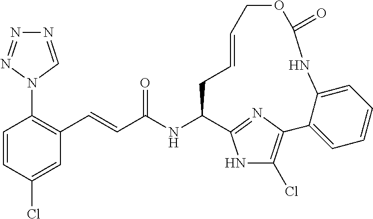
C(C(NC1C2=NC(=C(Cl)N2)C2=CC=CC=C2NC(=O)OCC=CC1)=O)=CC1=C(N2C=NN=N2)C=CC(Cl)=C1
